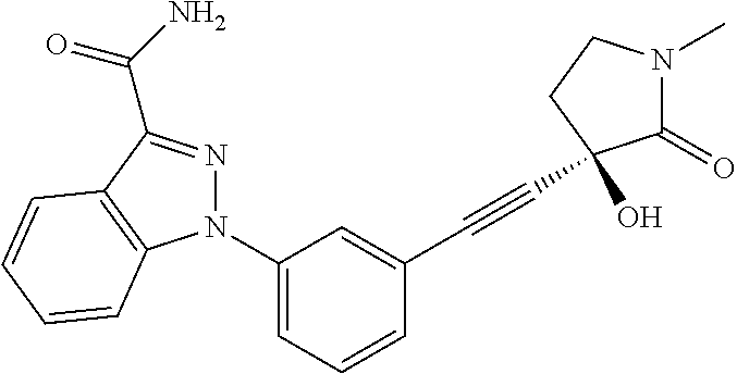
N1(C2=CC=CC(C#CC3(O)C(=O)N(C)CC3)=C2)N=C(C(N)=O)C2=C1C=CC=C2
